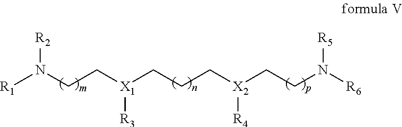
[R1]N(CC[X1](CCC[X2](CCN([R6])[R5])[R4])[R3])[R2]
